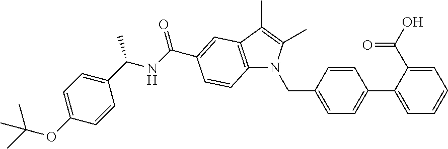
C1(C(NC(C2=CC3=C(N(CC4=CC=C(C5=CC=CC=C5C(O)=O)C=C4)C(C)=C3C)C=C2)=O)C)=CC=C(OC(C)(C)C)C=C1
